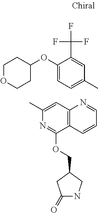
C1OCCC(OC2=CC=C(C)C=C2C(F)(F)F)C1.CC1=CC2=C(C(OCC3CC(=O)NC3)=N1)C=CC=N2
